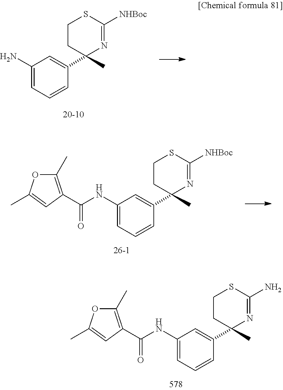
C1(C2(C)N=C([NHBoc])SCC2)=CC(N)=CC=C1.C1=C(NC(=O)C2=C(C)OC(C)=C2)C=C(C2(C)N=C([NHBoc])SCC2)C=C1.C1=C(NC(=O)C2=C(C)OC(C)=C2)C=C(C2(C)N=C(N)SCC2)C=C1
